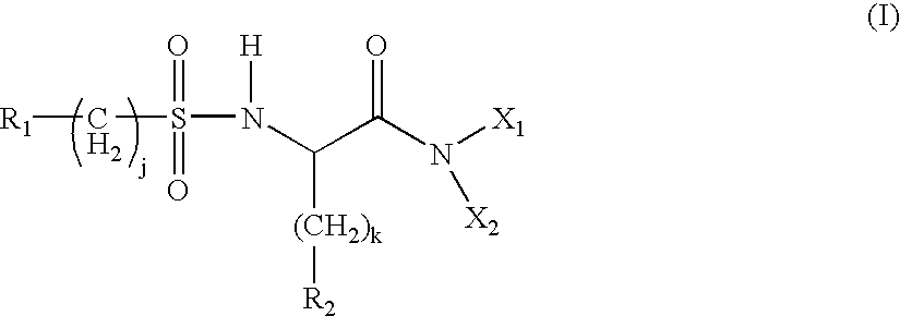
[R1]CS(N(C(C(N([X1])[X2])=O)[(CH2)k][R2])[H])(=O)=O
